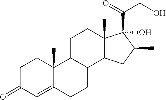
C1C(=O)C=C2C(C)(C1)C1=CCC3(C)C(C1CC2)CC(C)C3(C(=O)CO)O
